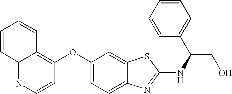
N1=C2C(=C(OC3=CC=C4C(=C3)SC(NC(CO)C3=CC=CC=C3)=N4)C=C1)C=CC=C2
